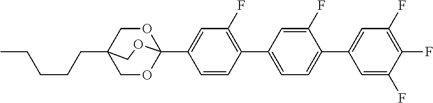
C1=CC(C2=CC=C(C3=CC(F)=C(F)C(F)=C3)C(F)=C2)=C(F)C=C1C12OCC(CCCCC)(CO1)CO2
